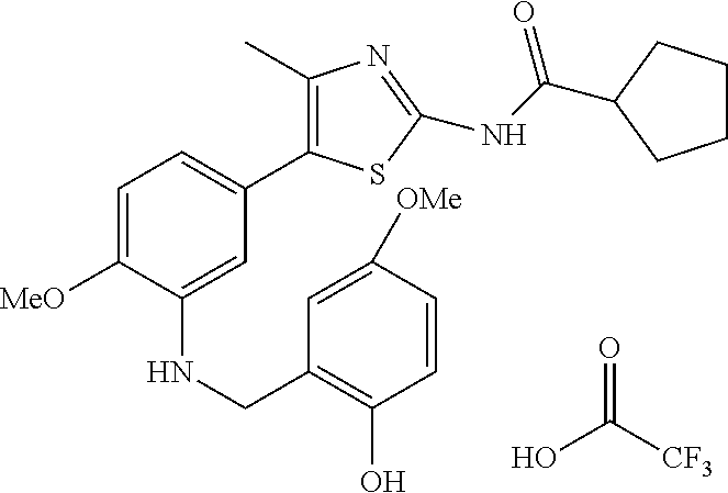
C1=C([MeO])C(NCC2=C(O)C=CC([OMe])=C2)=CC(C2=C(C)N=C(NC(=O)C3CCCC3)S2)=C1.OC([CF3])=O
